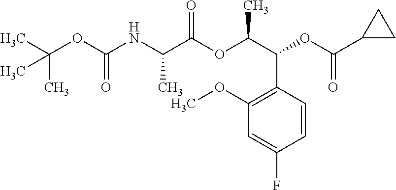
C(C(OC(C(C1=C(OC)C=C(F)C=C1)OC(C1CC1)=O)C)=O)(NC(OC(C)(C)C)=O)C
